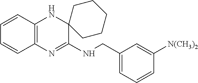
C1=CC2=C(C=C1)N=C(NCC1=CC=CC([N(CH3)2])=C1)C1(N2)CCCCC1
